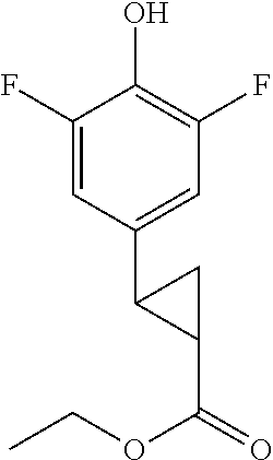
C1(F)=CC(C2C(C(=O)OCC)C2)=CC(F)=C1O
